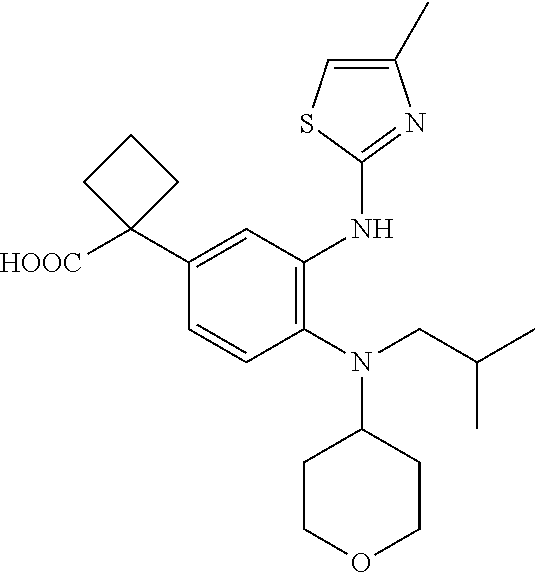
C1(N(CC(C)C)C2CCOCC2)=C(NC2=NC(C)=CS2)C=C(C2([HOOC])CCC2)C=C1
